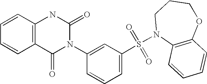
C1=CC2=C(C=C1)C(=O)N(C1=CC(S(=O)(=O)N3C4=C(OCCC3)C=CC=C4)=CC=C1)C(=O)N2
